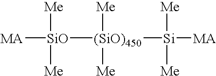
[MA][SiO]([(SiO)450]([Si]([MA])([Me])[Me])([Me])[Me])([Me])[Me]
